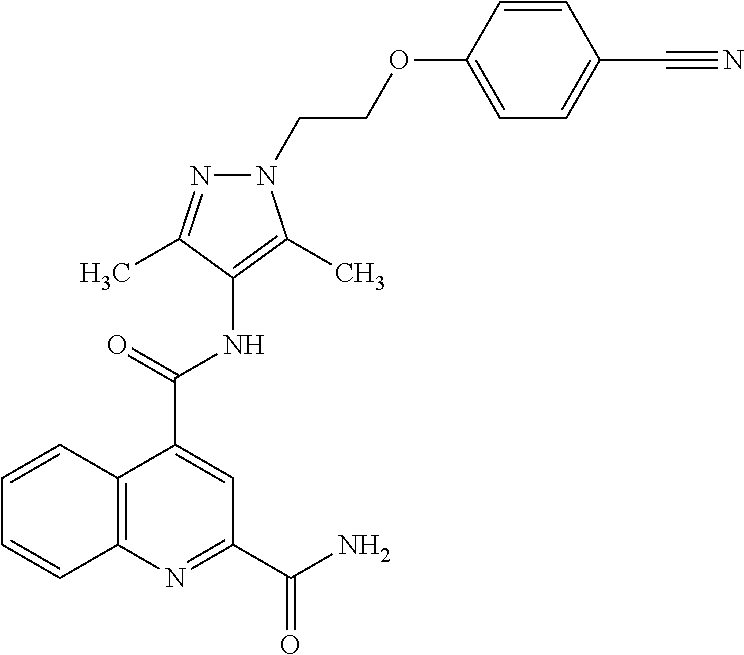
C12=C(N=C(C(=O)N)C=C1C(=O)NC1=C(C)N(CCOC3=CC=C(C#N)C=C3)N=C1C)C=CC=C2
